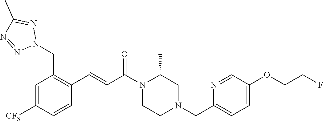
C1=C([CF3])C=CC(C=CC(N2CCN(CC3=CC=C(OCCF)C=N3)CC2C)=O)=C1CN1N=C(C)N=N1
